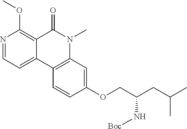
N1=CC=C2C(=C1OC)C(=O)N(C)C1=C2C=CC(OCC(CC(C)C)N[Boc])=C1
